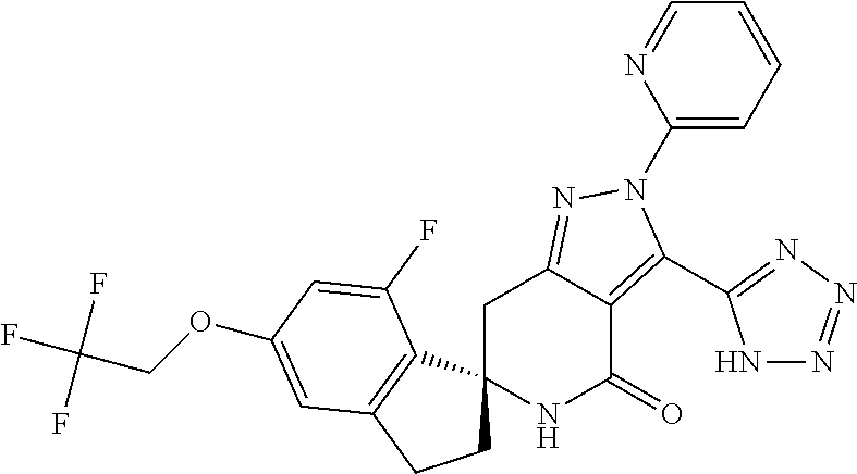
C1C2(C3=C(C1)C=C(OCC(F)(F)F)C=C3F)NC(=O)C1=C(C3=NN=NN3)N(C3=CC=CC=N3)N=C1C2
